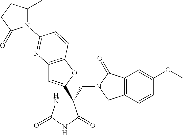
C(C1(C2=CC3=C(O2)C=CC(N2C(C)CCC2=O)=N3)NC(=O)NC1=O)N1CC2=C(C1=O)C=C(OC)C=C2
